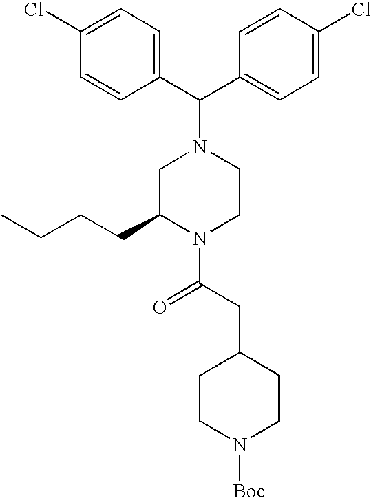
C1(C(C2=CC=C(Cl)C=C2)N2CC(CCCC)N(C(CC3CCN([Boc])CC3)=O)CC2)=CC=C(Cl)C=C1
